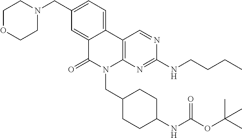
C12=C(N=C(NCCCC)N=C1)N(CC1CCC(NC(OC(C)(C)C)=O)CC1)C(=O)C1=CC(CN3CCOCC3)=CC=C21
